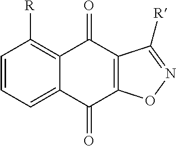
C1=CC=C2C(=C1[R])C(=O)C1=C(C2=O)ON=C1[R]
